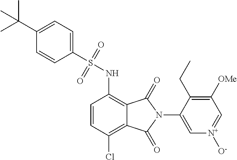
C1=CC(Cl)=C2C(=C1NS(=O)(=O)C1=CC=C(C(C)(C)C)C=C1)C(=O)N(C1=C[N+]([O-])=CC([OMe])=C1CC)C2=O
